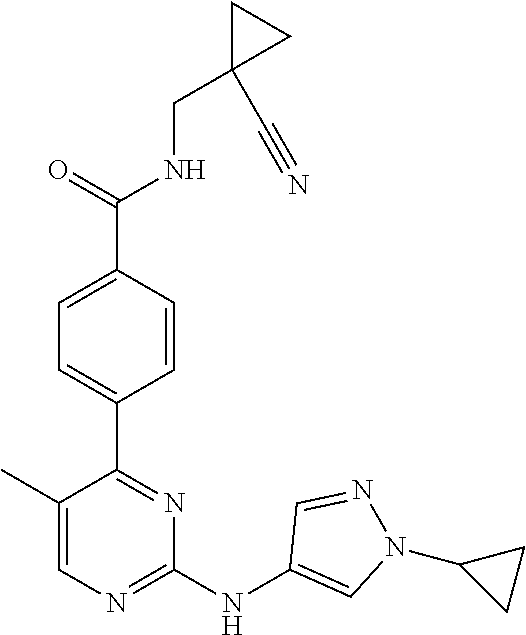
C1(CNC(C2=CC=C(C3=NC(NC4=CN(C5CC5)N=C4)=NC=C3C)C=C2)=O)(C#N)CC1
